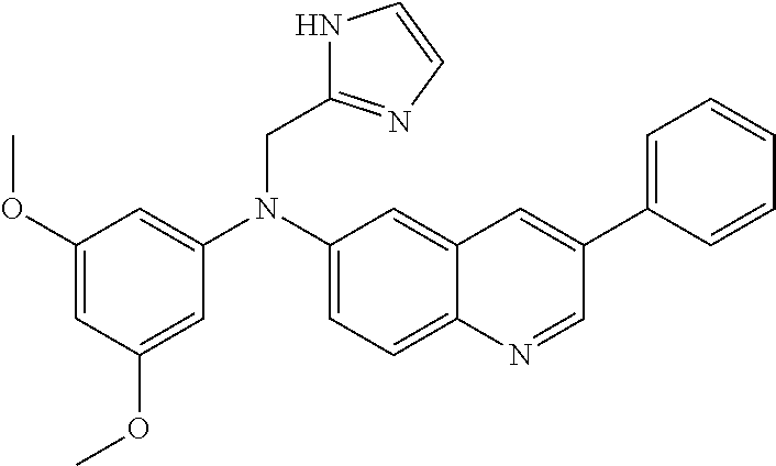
C1=C2C(=CC(N(CC3=NC=CN3)C3=CC(OC)=CC(OC)=C3)=C1)C=C(C1=CC=CC=C1)C=N2
